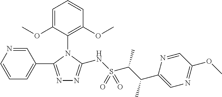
C1=C(OC)C(N2C(C3=CC=CN=C3)=NN=C2NS(C(C(C2=CN=C(OC)C=N2)C)C)(=O)=O)=C(OC)C=C1
